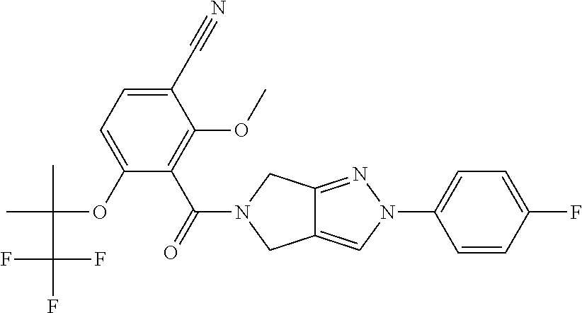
C12=CN(C3=CC=C(F)C=C3)N=C1CN(C(=O)C1=C(OC)C(C#N)=CC=C1OC(C)(C)C(F)(F)F)C2
